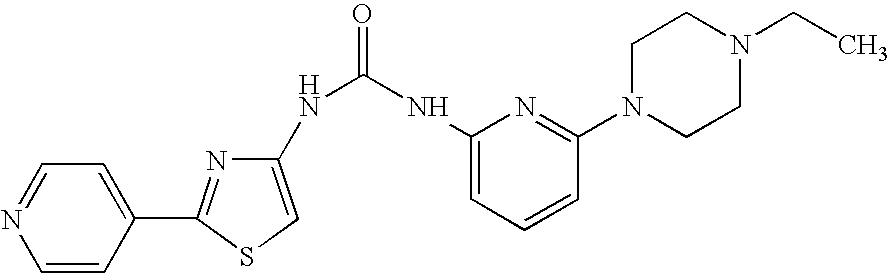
C1(NC(=O)NC2=CC=CC(N3CCN(CC)CC3)=N2)=CSC(C2=CC=NC=C2)=N1
